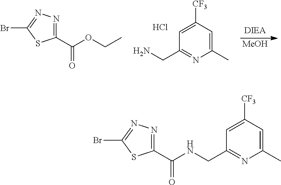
C1(C(=O)NCC2=NC(C)=CC([CF3])=C2)=NN=C(Br)S1.C1=C(C)N=C(CN)C=C1[CF3].Cl.[MeOH].C1(C(OCC)=O)=NN=C(Br)S1
